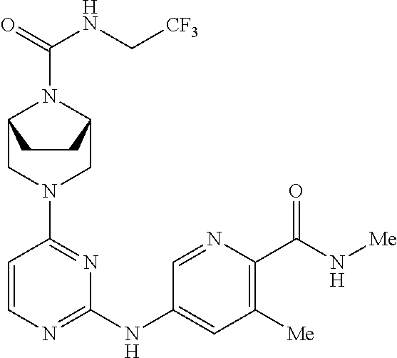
C1=CN=C(NC2=CC([Me])=C(C(N[Me])=O)N=C2)N=C1N1CC2N(C(=O)NC[CF3])C(C1)CC2
